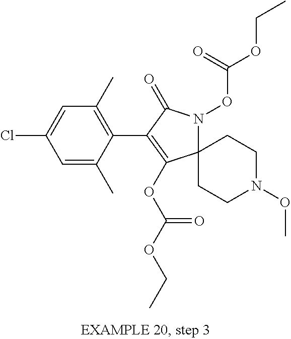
C12(N(OC(OCC)=O)C(=O)C(C3=C(C)C=C(Cl)C=C3C)=C1OC(OCC)=O)CCN(OC)CC2
